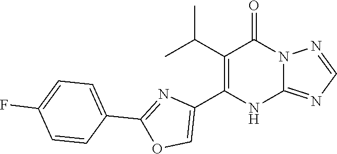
C12=NC=NN1C(=O)C(C(C)C)=C(C1=COC(C3=CC=C(F)C=C3)=N1)N2
